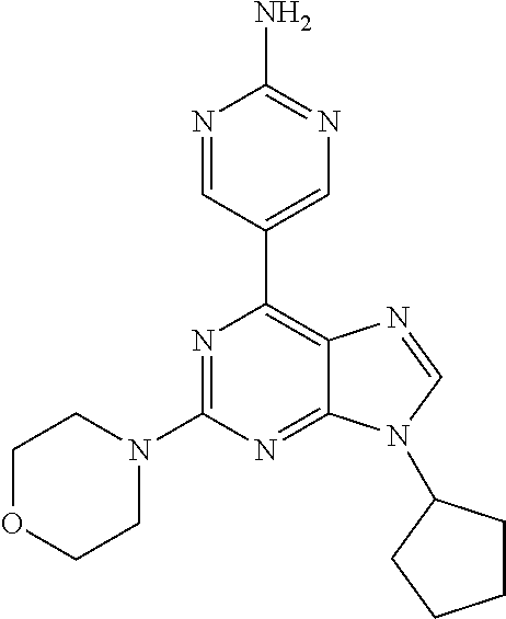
N1=CC(C2=C3C(=NC(N4CCOCC4)=N2)N(C2CCCC2)C=N3)=CN=C1N
